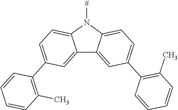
C12=CC(C3=C(C)C=CC=C3)=CC=C1N([#])C1=CC=C(C3=C(C)C=CC=C3)C=C21
